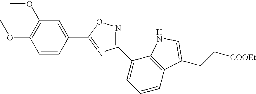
O(C1=C(OC)C=C(C2=NC(C3=CC=CC4=C3NC=C4CC[COOEt])=NO2)C=C1)C
